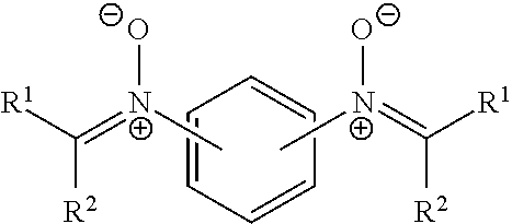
C([R2])([R1])=[N+]([O-])C.C1=CC=CC=C1.C([R2])([R1])=[N+](C)[O-]
